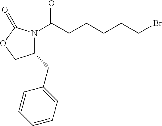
N1(C(CCCCCBr)=O)C(=O)OCC1CC1=CC=CC=C1
